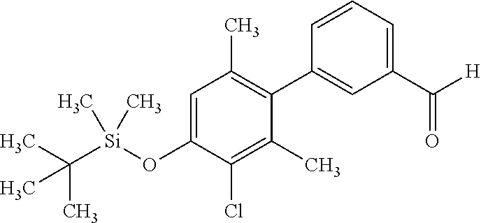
C1=C(O[Si](C(C)(C)C)(C)C)C(Cl)=C(C)C(C2=CC(C([H])=O)=CC=C2)=C1C
